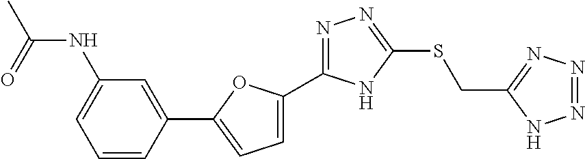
C1(NC(C)=O)=CC=CC(C2=CC=C(C3=NN=C(SCC4=NN=NN4)N3)O2)=C1
